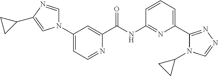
C1(N2C=NC(C3CC3)=C2)=CC=NC(C(NC2=NC(C3=NN=CN3C3CC3)=CC=C2)=O)=C1
